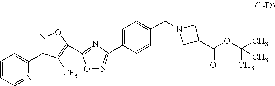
C1=CC=NC(C2=NOC(C3=NC(C4=CC=C(CN5CC(C(OC(C)(C)C)=O)C5)C=C4)=NO3)=C2[CF3])=C1
